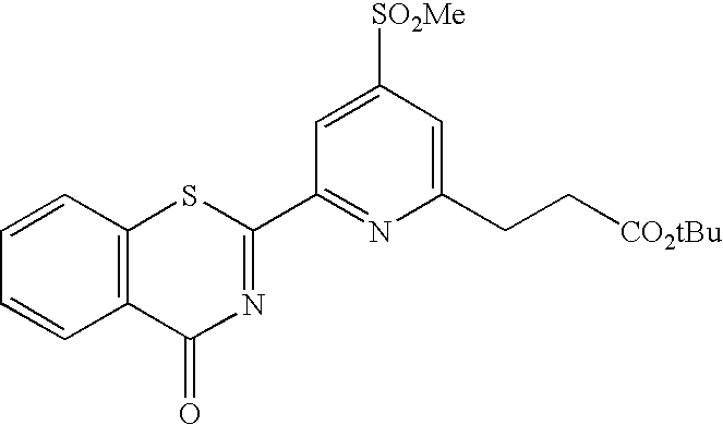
[SO2Me]C1=CC(C2=NC(=O)C3=C(S2)C=CC=C3)=NC(CC[CO2tBu])=C1
